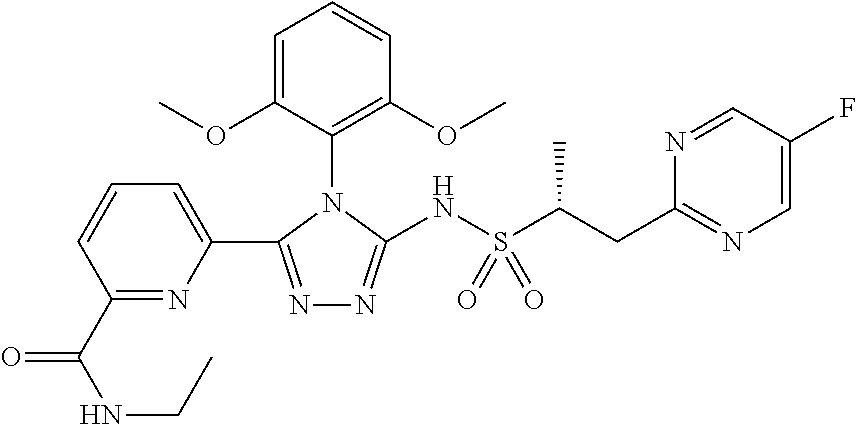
N1=C(C2=CC=CC(C(NCC)=O)=N2)N(C2=C(OC)C=CC=C2OC)C(NS(C(CC2=NC=C(F)C=N2)C)(=O)=O)=N1
